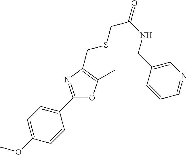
C1(OC)=CC=C(C2=NC(CSCC(=O)NCC3=CN=CC=C3)=C(C)O2)C=C1
